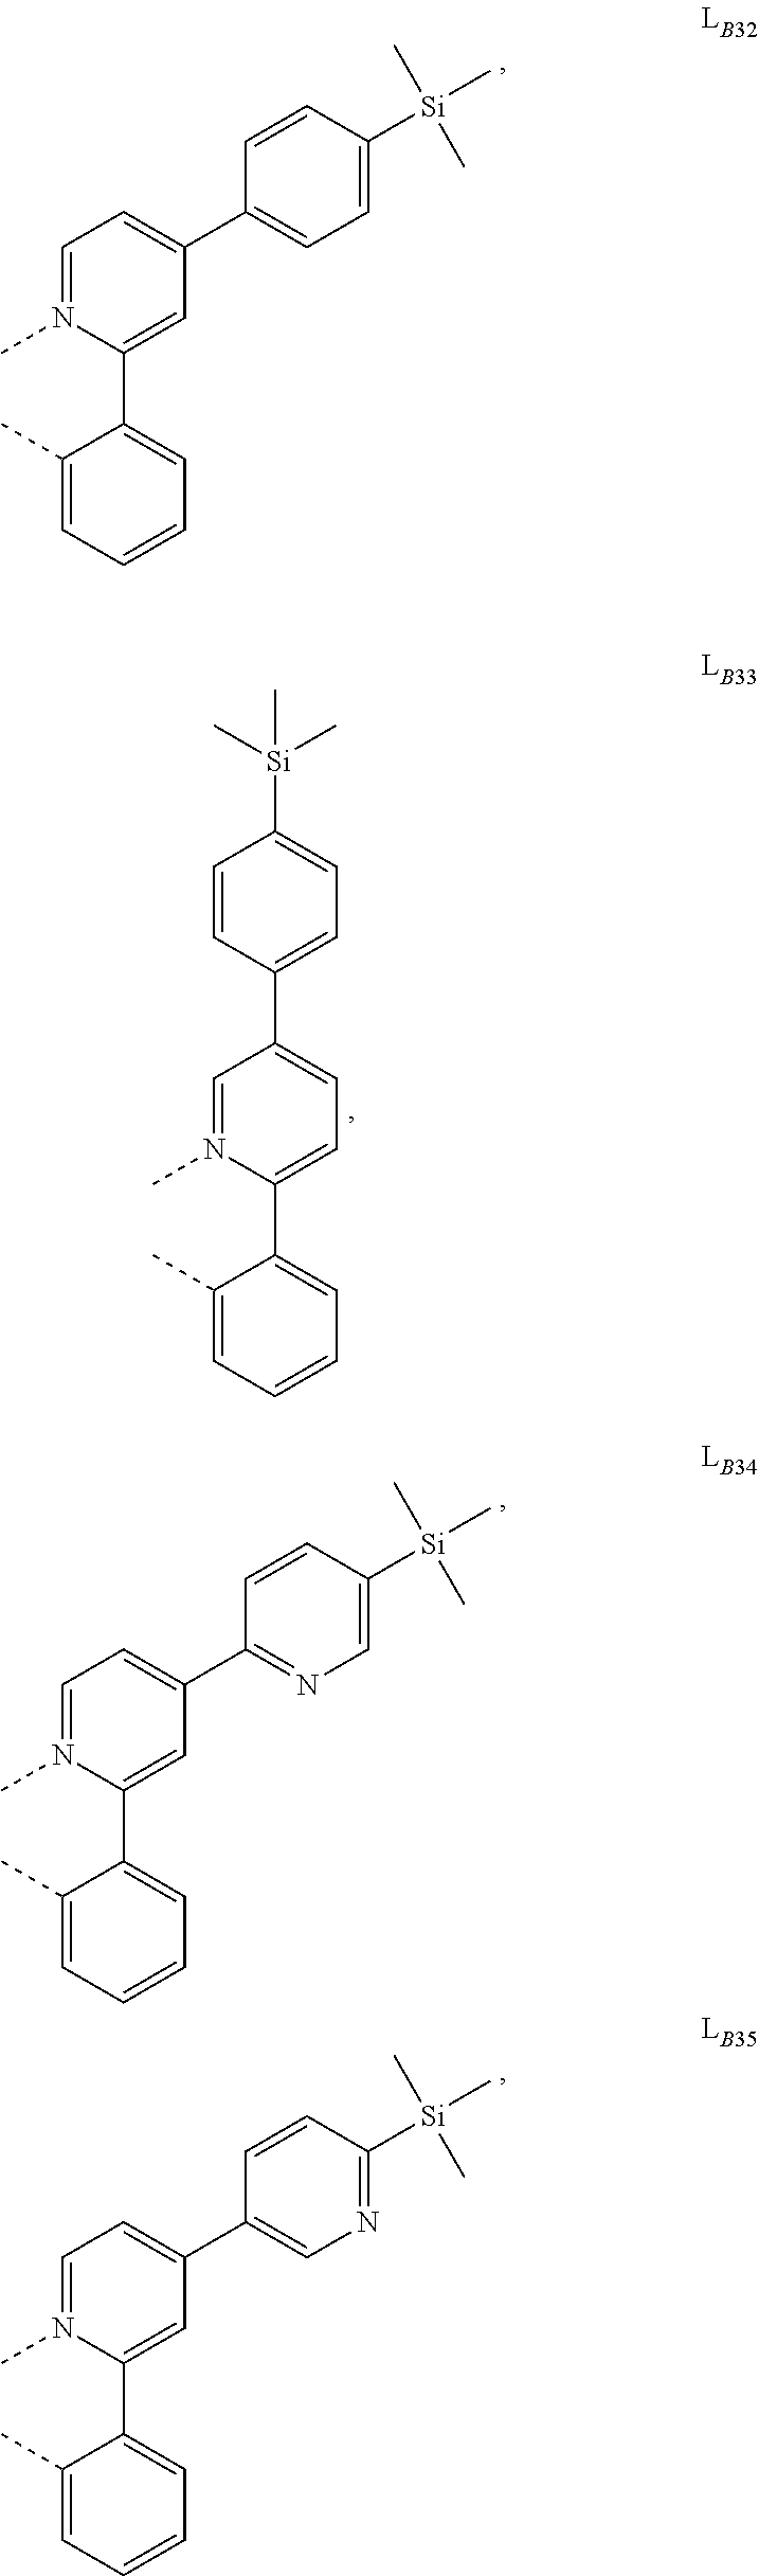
C1(C)=CC=CC=C1C1=CC(C2=CC=C([Si](C)(C)C)C=C2)=CC=N1C.C1(C)=CC=CC=C1C1=CC=C(C2=CC=C([Si](C)(C)C)C=C2)C=N1C.C1(C)=CC=CC=C1C1=CC(C2=NC=C([Si](C)(C)C)C=C2)=CC=N1C.C1(C)=CC=CC=C1C1=CC(C2=CN=C([Si](C)(C)C)C=C2)=CC=N1C
